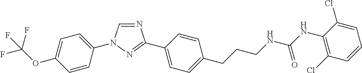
C1=C(OC(F)(F)F)C=CC(N2C=NC(C3=CC=C(CCCNC(NC4=C(Cl)C=CC=C4Cl)=O)C=C3)=N2)=C1
